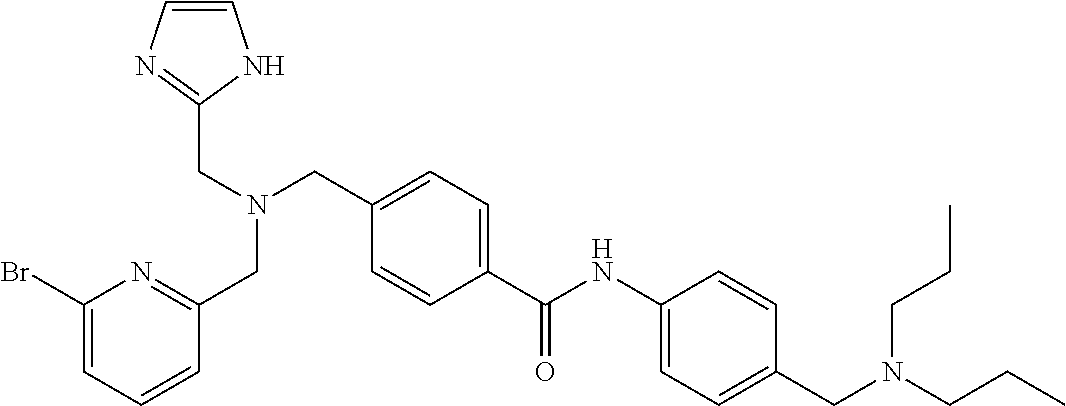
C1=C(C(NC2=CC=C(CN(CCC)CCC)C=C2)=O)C=CC(CN(CC2=NC=CN2)CC2=NC(Br)=CC=C2)=C1
